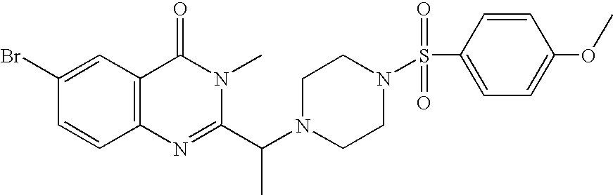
C1(Br)=CC2=C(C=C1)N=C(C(N1CCN(S(C3=CC=C(OC)C=C3)(=O)=O)CC1)C)N(C)C2=O
